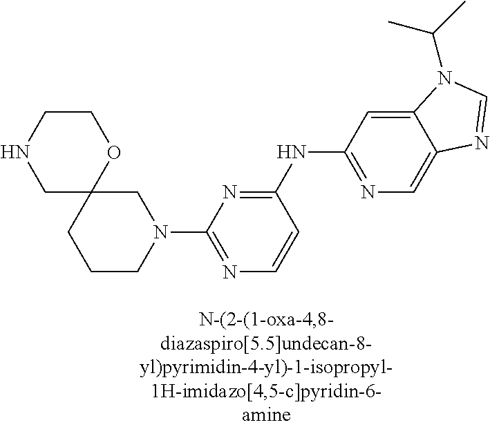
C1C2(OCCN1)CCCN(C1=NC=CC(NC3=NC=C4C(=C3)N(C(C)C)C=N4)=N1)C2
